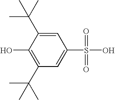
C1(C(C)(C)C)=C(O)C(C(C)(C)C)=CC(S(O)(=O)=O)=C1
